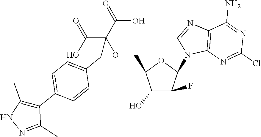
C1(O)C(F)C(N2C3=C(N=C2)C(N)=NC(Cl)=N3)OC1COC(C(O)=O)(C(O)=O)CC1=CC=C(C2=C(C)NN=C2C)C=C1
